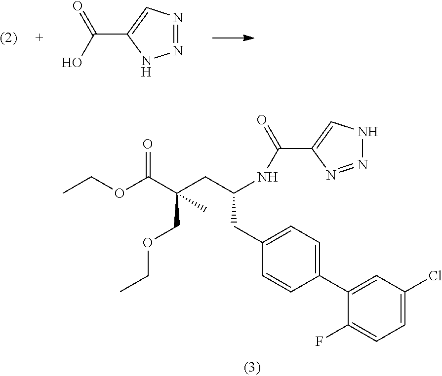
C1(F)=CC=C(Cl)C=C1C1=CC=C(CC(CC(C(OCC)=O)(COCC)C)NC(=O)C2=CNN=N2)C=C1.N1=NC=C(C(=O)O)N1
